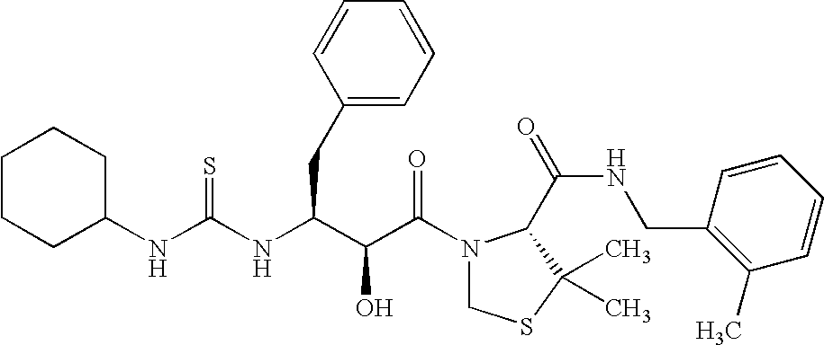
C1(NC(=S)NC(CC2=CC=CC=C2)C(C(N2CSC(C)(C)C2C(NCC2=C(C)C=CC=C2)=O)=O)O)CCCCC1
